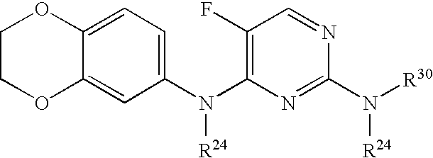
C1=C2C(=CC(N(C3=C(F)C=NC(N([R30])[R24])=N3)[R24])=C1)OCCO2
